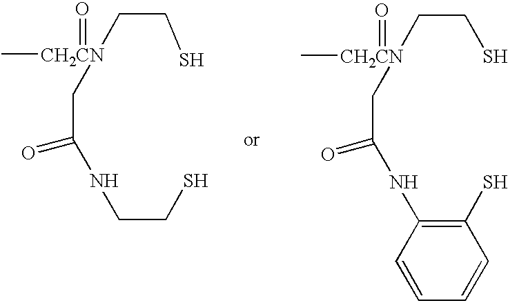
C([CH2CN](=O)(C)CCS)C(NCCS)=O.C([CH2CN](=O)(C)CCS)C(=O)NC1=C(S)C=CC=C1
